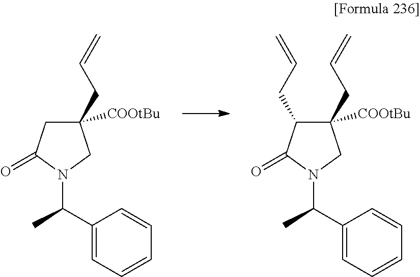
C1(C(C)N2CC(CC=C)([COOtBu])CC2=O)=CC=CC=C1.C1(C(C)N2CC(CC=C)([COOtBu])C(CC=C)C2=O)=CC=CC=C1
